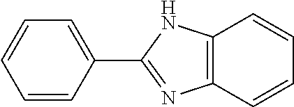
C1=CC=CC(C2=NC3=C(N2)C=CC=C3)=C1
